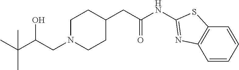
C(C(CN1CCC(CC(NC2=NC3=C(C=CC=C3)S2)=O)CC1)O)(C)(C)C
